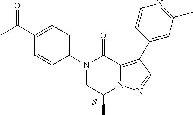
N1(C2=CC=C(C(C)=O)C=C2)CC(C)N2C(=C(C3=CC(C)=NC=C3)C=N2)C1=O.S
